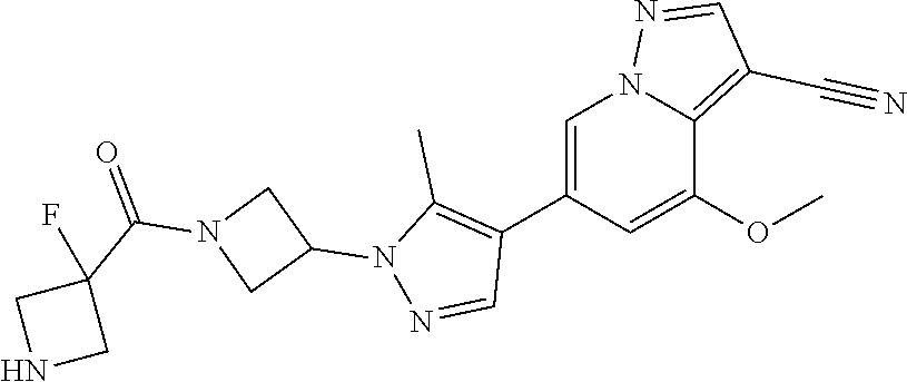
C1(C2=C(C)N(C3CN(C(=O)C4(F)CNC4)C3)N=C2)=CN2C(=C(C#N)C=N2)C(OC)=C1
